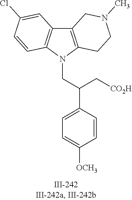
N1(CC(C2=CC=C([OCH3])C=C2)C[CO2H])C2=C(C3=C1C=CC(Cl)=C3)CN(C)CC2
